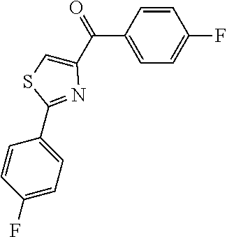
C1(C(C2=CSC(C3=CC=C(F)C=C3)=N2)=O)=CC=C(F)C=C1
